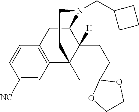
C1([NC])=CC2=C(C=C1)CC1C3([H])C2(CC2(CC3)OCCO2)CCN1CC1CCC1
